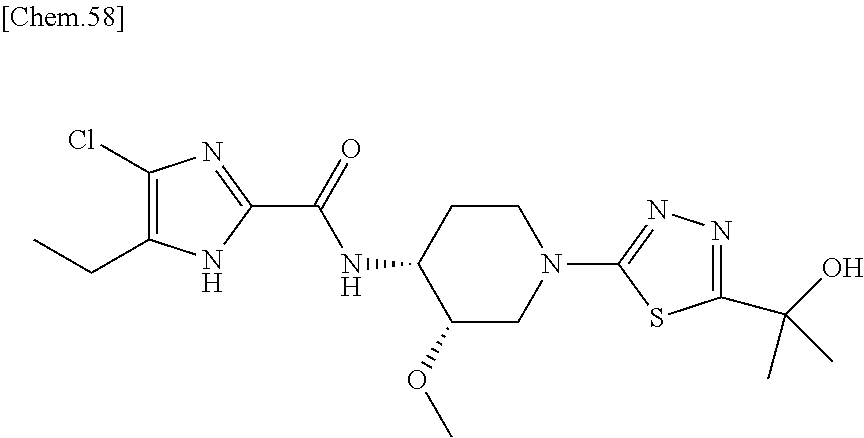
C1(Cl)=C(CC)NC(C(=O)NC2C(OC)CN(C3=NN=C(C(O)(C)C)S3)CC2)=N1
